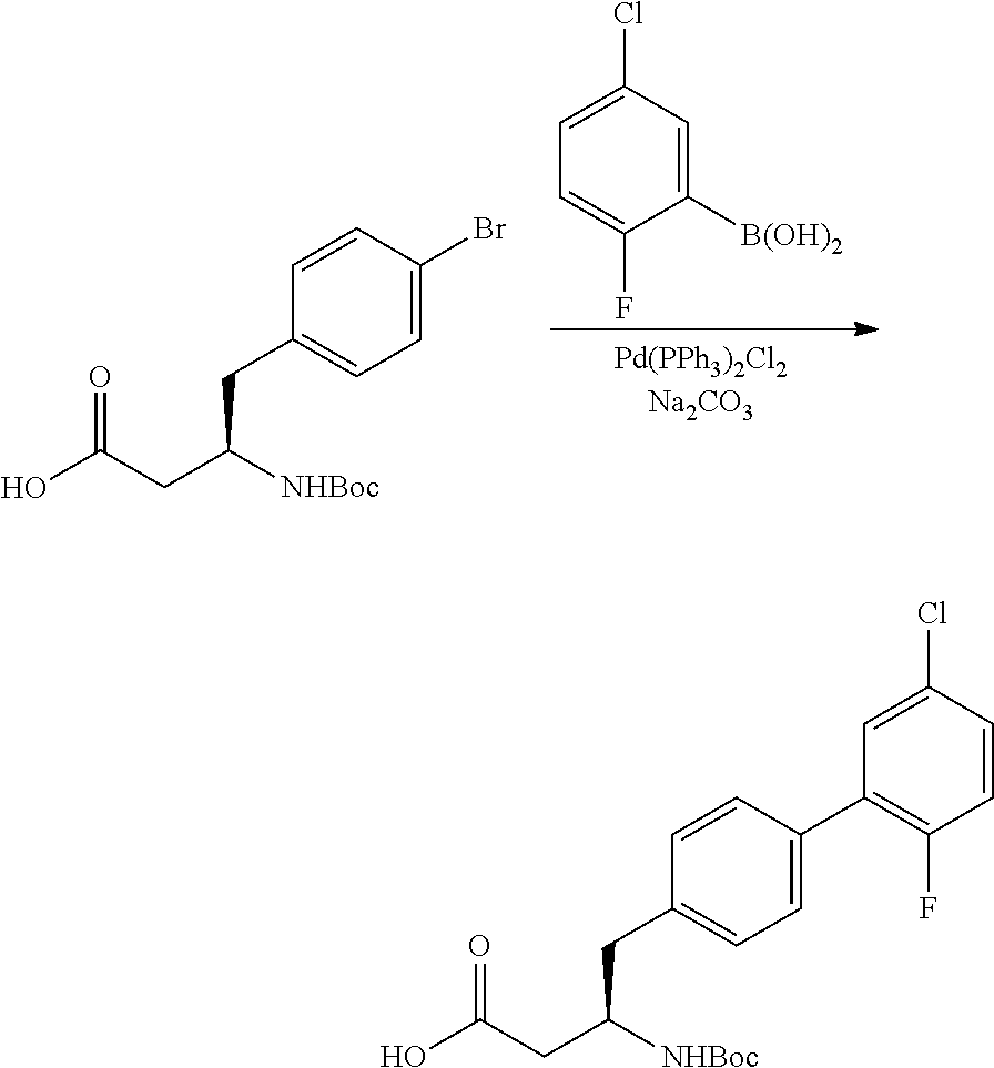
C1([B(OH)2])=CC(Cl)=CC=C1F.OC(CC([NHBoc])CC1=CC=C(Br)C=C1)=O.OC(CC([NHBoc])CC1=CC=C(C2=C(F)C=CC(Cl)=C2)C=C1)=O
